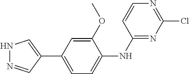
N1=CC(C2=CC=C(NC3=NC(Cl)=NC=C3)C(OC)=C2)=CN1
